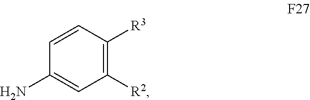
C1=CC([R3])=C([R2])C=C1N
